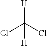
[H]C(Cl)(Cl)[H]
